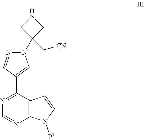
C1(C2=CN(C3(C[CN])CNC3)N=C2)=NC=NC2=C1C=CN2[P1]
